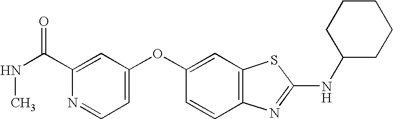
C1(C(NC)=O)=CC(OC2=CC3=C(C=C2)N=C(NC2CCCCC2)S3)=CC=N1
